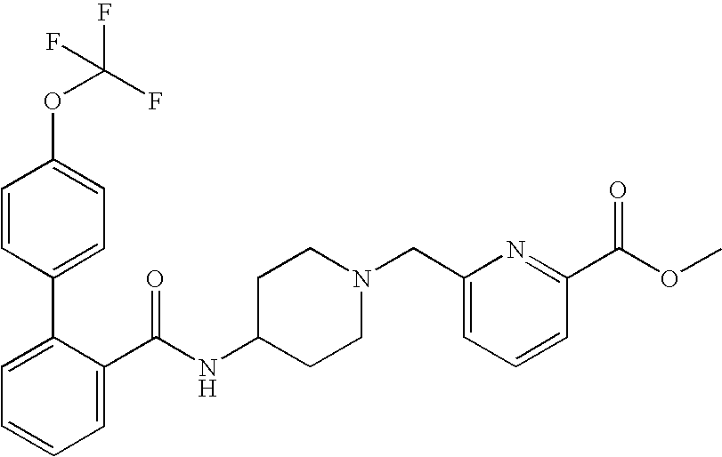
C1=CC(C2=CC=CC=C2C(NC2CCN(CC3=CC=CC(C(OC)=O)=N3)CC2)=O)=CC=C1OC(F)(F)F
